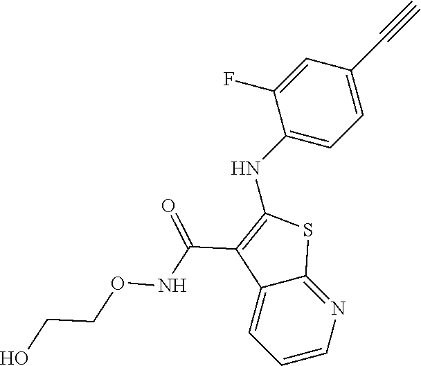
C1=C(F)C(NC2=C(C(NOCCO)=O)C3=CC=CN=C3S2)=CC=C1C#C
